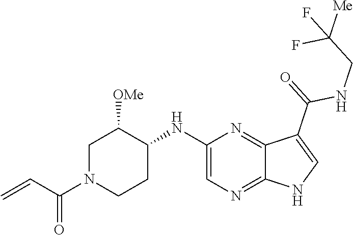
C1N(C(C=C)=O)CCC(NC2=CN=C3C(=N2)C(C(=O)NCC(F)([Me])F)=CN3)C1[OMe]
